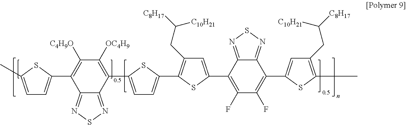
C1(C2=CC(CC([C8H17])[C10H21])=C(C3=CC=C(C4=C([OC4H9])C([C4H9O])=C(C5=CC=C(C)S5)C5=NSN=C54)S3)S2)=C(F)C(F)=C(C2=CC(CC([C8H17])[C10H21])=C(C)S2)C2=NSN=C12
